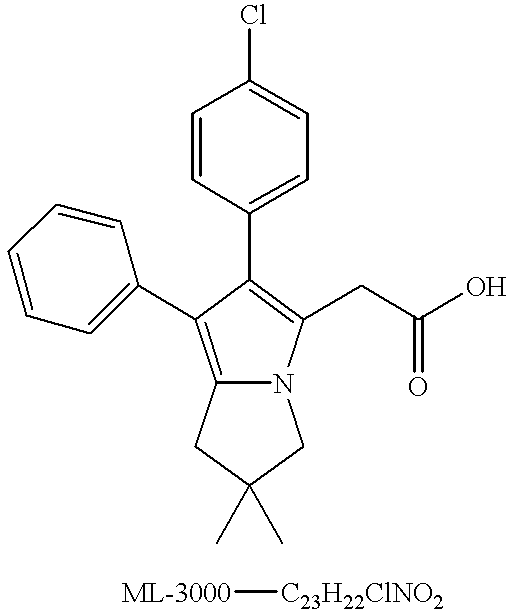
C1(C2=C(CC(O)=O)N3C(=C2C2=CC=CC=C2)CC(C)(C)C3)=CC=C(Cl)C=C1.[ML-3000][C23H22ClNO2]
